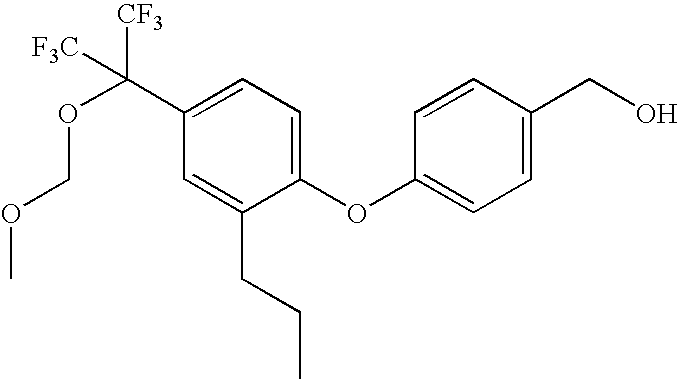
C1(C([CF3])([F3C])OCOC)=CC=C(OC2=CC=C(CO)C=C2)C(CCC)=C1
